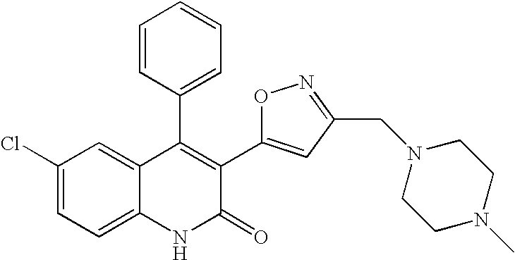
C1(Cl)=CC=C2C(=C1)C(C1=CC=CC=C1)=C(C1=CC(CN3CCN(C)CC3)=NO1)C(=O)N2
